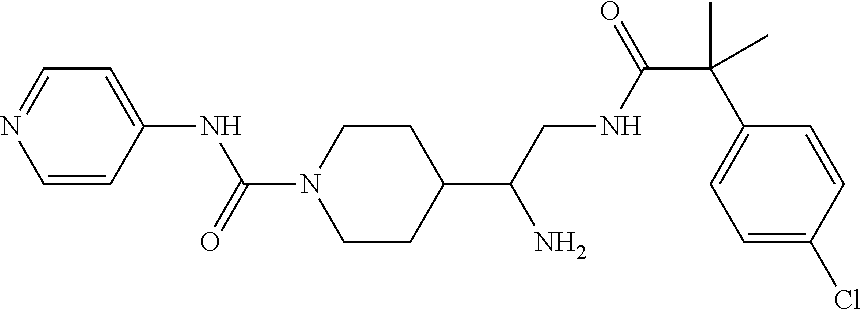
C1=CC(NC(N2CCC(C(CNC(C(C3=CC=C(Cl)C=C3)(C)C)=O)N)CC2)=O)=CC=N1
